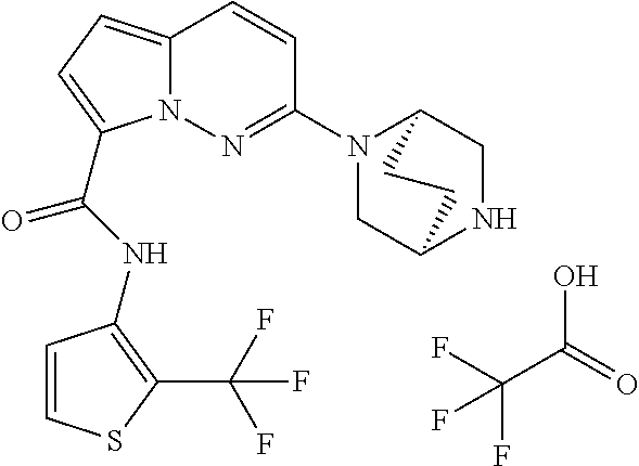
OC(=O)C(F)(F)F.C12=CC=C(C(NC3=C(C(F)(F)F)SC=C3)=O)N1N=C(N1CC3NCC1CC3)C=C2
